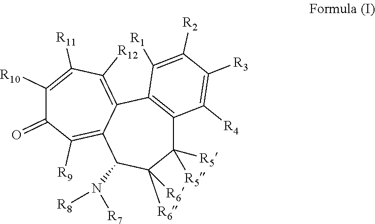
C1([R5])([R5])C2=C(C3=C([R12])C([R11])=C([R10])C(=O)C([R9])=C3C(N([R7])[R8])C1([R6])[R6])C([R1])=C([R2])C([R3])=C2[R4]
